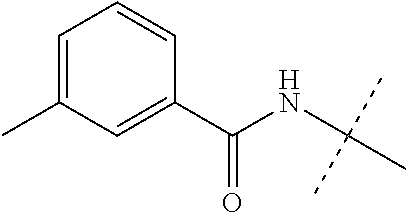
C1=C(C)C=C(C(NC(C)(C)C)=O)C=C1
